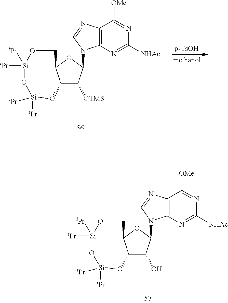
C12C(O)C(N3C4=C(N=C3)C([OMe])=NC([NHAc])=N4)OC1CO[Si]([iPr])([iPr])O[Si]([iPr])([iPr])O2.C12C([OTMS])C(N3C4=C(N=C3)C([OMe])=NC([NHAc])=N4)OC1CO[Si]([iPr])([iPr])O[Si]([iPr])([iPr])O2
